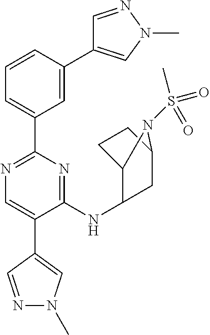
N1=C(C2=CC=CC(C3=CN(C)N=C3)=C2)N=C(NC2C3CCC(C2)N3S(C)(=O)=O)C(C2=CN(C)N=C2)=C1
